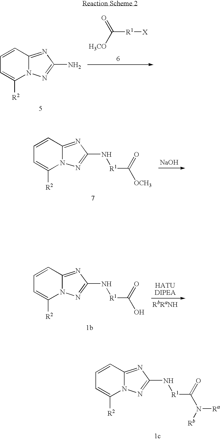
C1=CC2=NC(N[R1]C(N([Rb])[Ra])=O)=NN2C([R2])=C1.C1=CC2=NC(N)=NN2C([R2])=C1.[H3CO]C([R1][X])=O.C1=CC2=NC(N[R1]C(=O)[OCH3])=NN2C([R2])=C1.[NaOH].C1=CC2=NC(N[R1]C(=O)O)=NN2C([R2])=C1.[RbRaNH]
